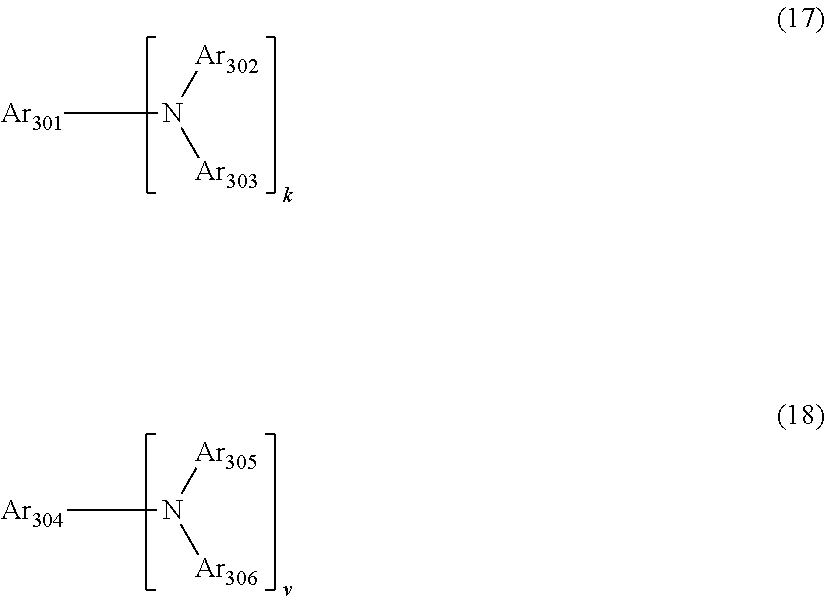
[Ar301]N([Ar302])[Ar303].[Ar304]N([Ar305])[Ar306]
